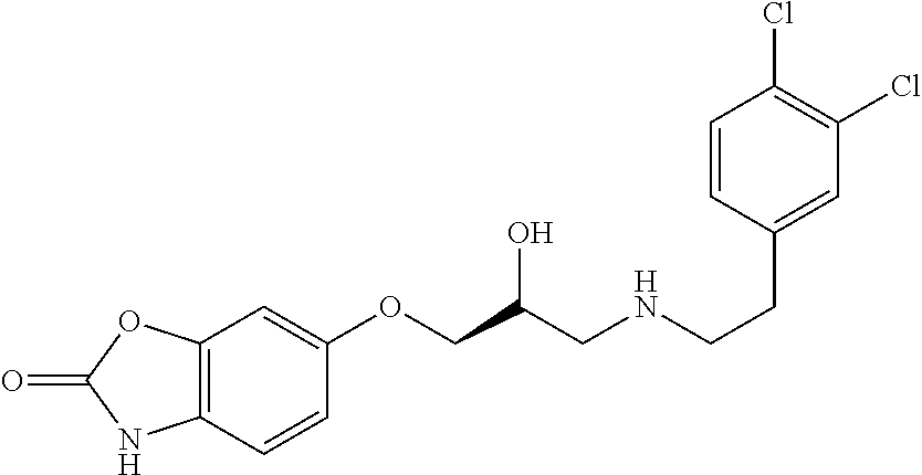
C1=CC(CCNCC(COC2=CC3=C(C=C2)NC(=O)O3)O)=CC(Cl)=C1Cl
